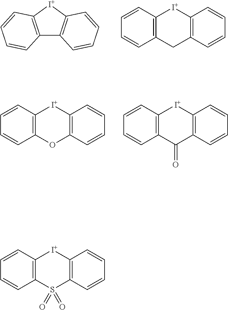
C12=C([I+]C3=C1C=CC=C3)C=CC=C2.C12=C(CC3=C([I+]1)C=CC=C3)C=CC=C2.C12=C(OC3=C([I+]1)C=CC=C3)C=CC=C2.C12=C(C(=O)C3=C([I+]1)C=CC=C3)C=CC=C2.C12=C(S(=O)(=O)C3=C([I+]1)C=CC=C3)C=CC=C2
